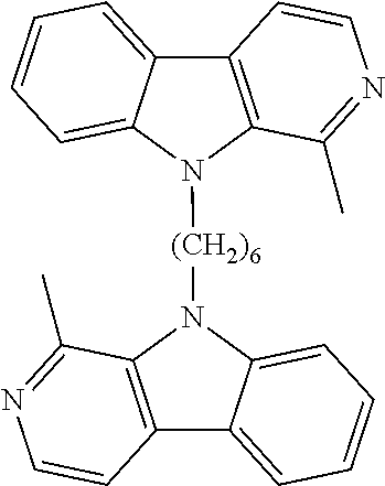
C12=C(N([(CH2)6]N3C4=C(C5=CC=CC=C35)C=CN=C4C)C3=CC=CC=C13)C(C)=NC=C2
